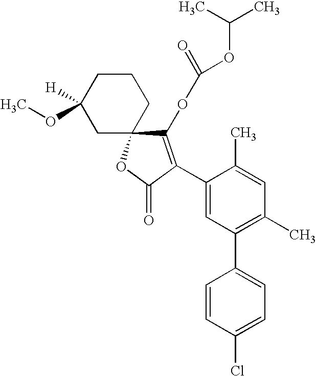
C1C2(CCCC1(OC)[H])OC(=O)C(C1=CC(C3=CC=C(Cl)C=C3)=C(C)C=C1C)=C2OC(=O)OC(C)C
